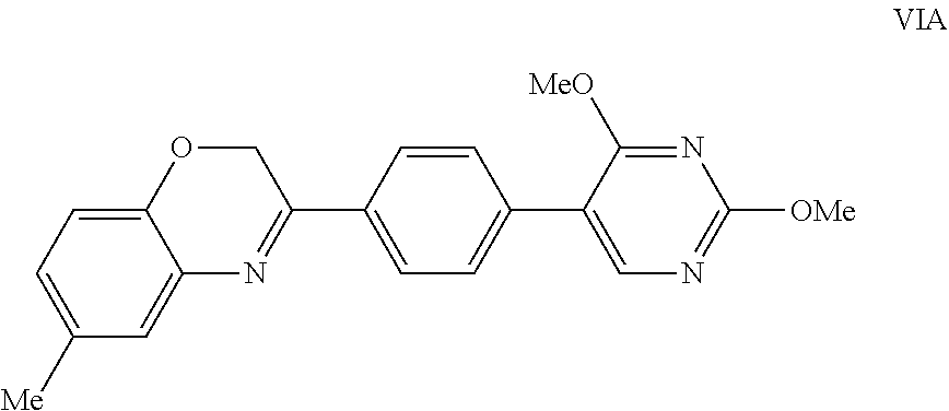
C1=C2C(=CC([Me])=C1)N=C(C1=CC=C(C3=CN=C([OMe])N=C3[MeO])C=C1)CO2
